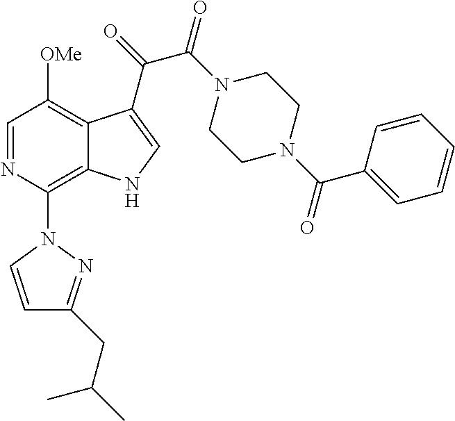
C1=NC(N2C=CC(CC(C)C)=N2)=C2C(=C1[OMe])C(C(=O)C(N1CCN(C(C3=CC=CC=C3)=O)CC1)=O)=CN2
